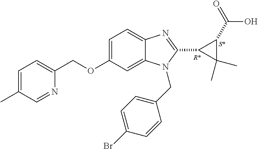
C1(OCC2=CC=C(C)C=N2)=CC=C2C(=C1)N(CC1=CC=C(Br)C=C1)C(C1C(C(=O)O)C1(C)C)=N2
